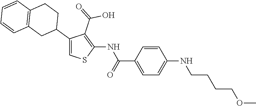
C1(C2CCC3=C(C2)C=CC=C3)=CSC(NC(C2=CC=C(NCCCCOC)C=C2)=O)=C1C(=O)O
